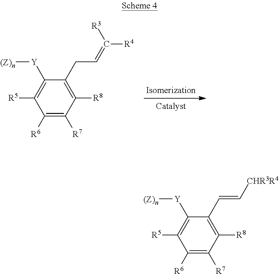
C1([R6])=C([R7])C([R8])=C(CC=C([R4])[R3])C([Y][(Z)n])=C1[R5].C1([R6])=C([R7])C([R8])=C(C=C[CHR3R4])C([Y][(Z)n])=C1[R5]
